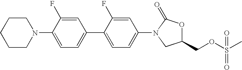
N1(C2=CC=C(C3=CC=C(N4C(=O)OC(COS(C)(=O)=O)C4)C=C3F)C=C2F)CCCCC1
